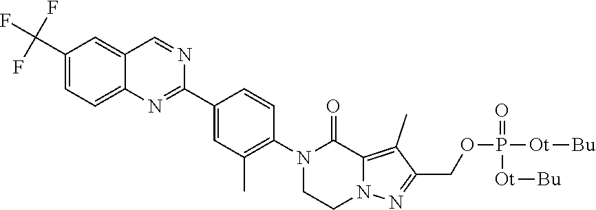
C1CN(C2=C(C)C=C(C3=NC4=CC=C(C(F)(F)F)C=C4C=N3)C=C2)C(=O)C2=C(C)C(COP([Ot][Bu])(=O)[Ot][Bu])=NN12
